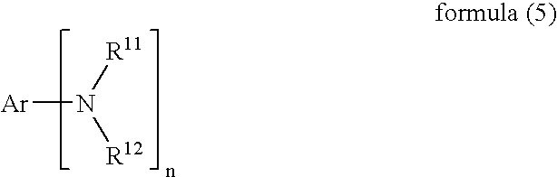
[Ar]N([R11])[R12]
